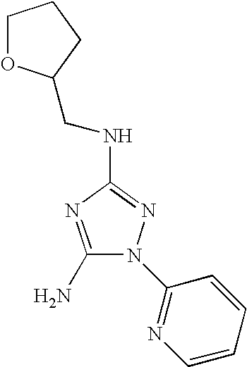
C1(N)=NC(NCC2OCCC2)=NN1C1=NC=CC=C1
